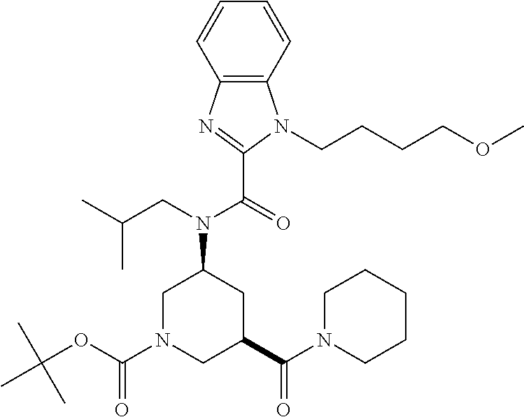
C12=C(C=CC=C1)N(CCCCOC)C(C(N(C1CN(C(OC(C)(C)C)=O)CC(C(N3CCCCC3)=O)C1)CC(C)C)=O)=N2
